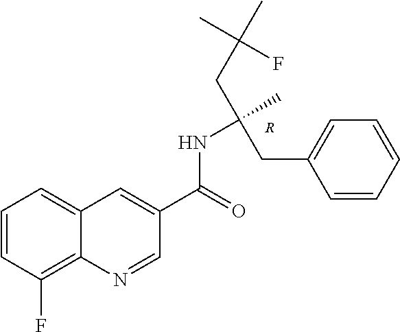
[R].C1=CC(F)=C2C(=C1)C=C(C(=O)NC(CC1=CC=CC=C1)(CC(C)(F)C)C)C=N2
